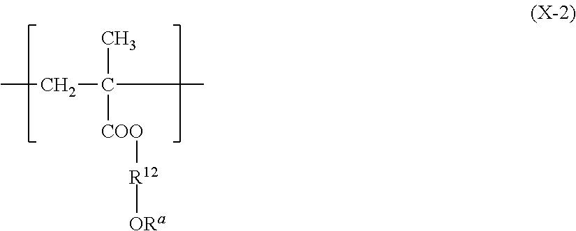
CCC(C)(C)[COO][R12][ORa]
